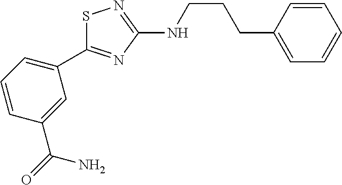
S1C(C2=CC=CC(C(=O)N)=C2)=NC(NCCCC2=CC=CC=C2)=N1
